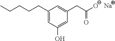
C1=C(CCCCC)C=C(CC([O-])=O)C=C1O.[Na]
